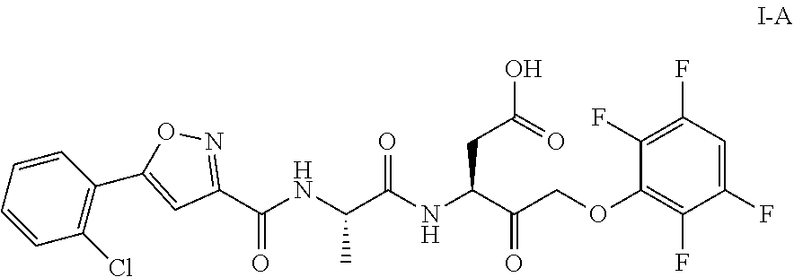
C(NC(C(NC(C(COC1=C(F)C(F)=CC(F)=C1F)=O)CC(O)=O)=O)C)(C1=NOC(C2=C(Cl)C=CC=C2)=C1)=O
